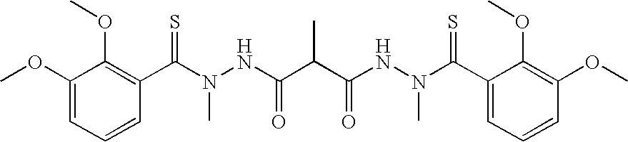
C1(OC)=CC=CC(C(=S)N(C)NC(C(C(NN(C(C2=CC=CC(OC)=C2OC)=S)C)=O)C)=O)=C1OC
